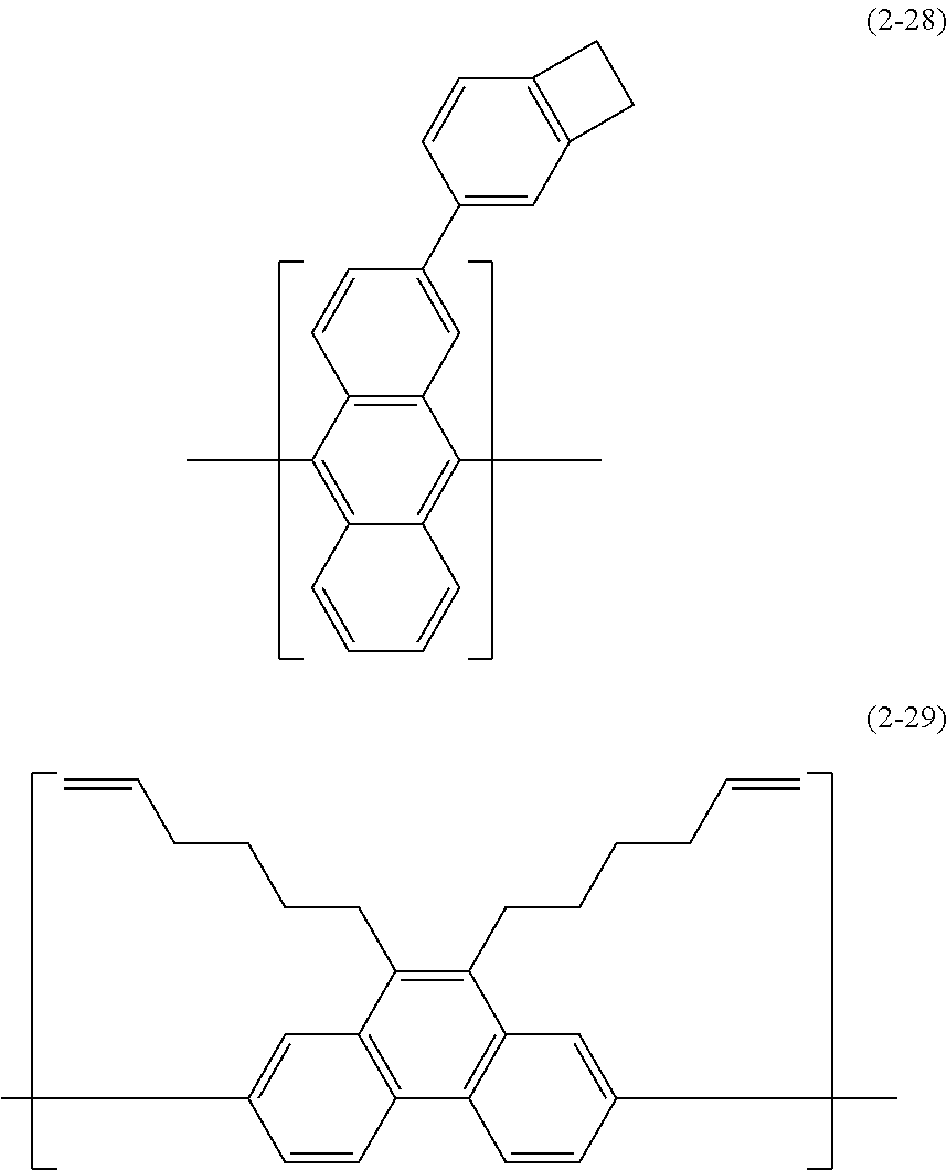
C1(C2=CC3=C(C=C2)CC3)=CC2=C(C=C1)C(C)=C1C(=C2C)C=CC=C1.C1(CCCCC=C)=C(CCCCC=C)C2=C(C3=C1C=C(C)C=C3)C=CC(C)=C2
